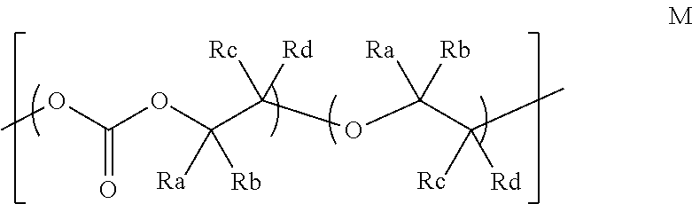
COC(OC(C(OC(C(C)([Rc])[Rd])([Ra])[Rb])([Rc])[Rd])([Ra])[Rb])=O
